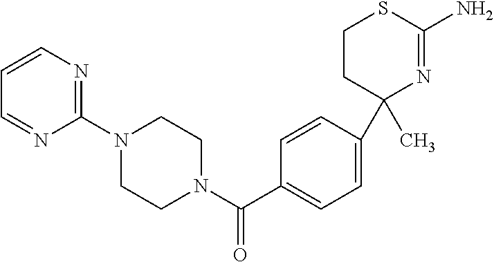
N1(C2=NC=CC=N2)CCN(C(C2=CC=C(C3(C)N=C(N)SCC3)C=C2)=O)CC1
